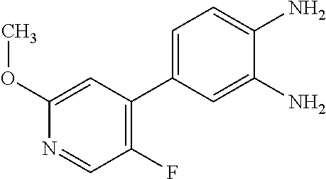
C1=C(C2=C(F)C=NC(OC)=C2)C=C(N)C(N)=C1
